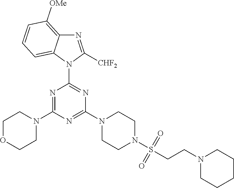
N1=C(N2CCOCC2)N=C(N2CCN(S(CCN3CCCCC3)(=O)=O)CC2)N=C1N1C2=CC=CC([OMe])=C2N=C1[CHF2]
